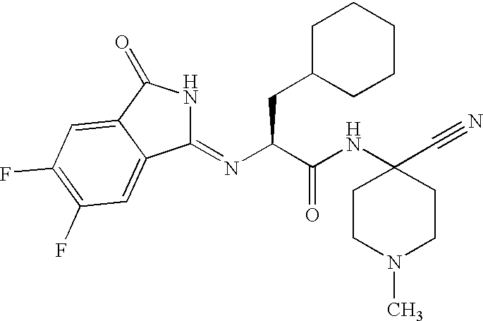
C1(=NC(C(NC2(C#N)CCN(C)CC2)=O)CC2CCCCC2)NC(=O)C2=CC(F)=C(F)C=C12
